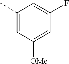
C1(C)=CC([OMe])=CC(F)=C1
